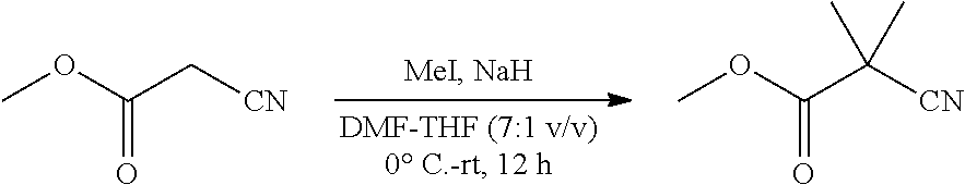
COC(C[CN])=O.COC(C([CN])(C)C)=O
